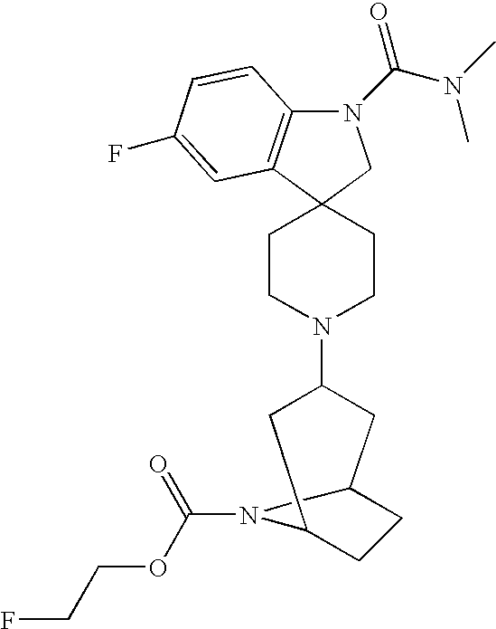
N1(C(N(C)C)=O)C2=C(C3(C1)CCN(C1CC4CCC(C1)N4C(=O)OCCF)CC3)C=C(F)C=C2
